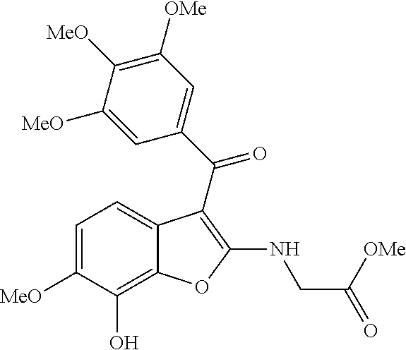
C1=C([MeO])C(O)=C2C(=C1)C(C(C1=CC([OMe])=C([MeO])C([MeO])=C1)=O)=C(NCC(=O)[OMe])O2
